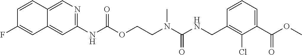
C1=CC(CNC(N(CCOC(NC2=NC=C3C(=C2)C=C(F)C=C3)=O)C)=O)=C(Cl)C(C(OC)=O)=C1
